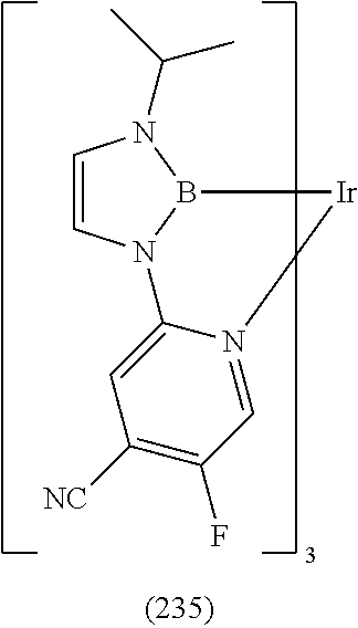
C1=CN2B(N1C(C)C)[Ir]N1=CC(F)=C([NC])C=C21
